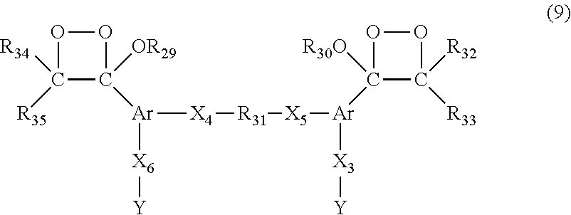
O1C([R34])([R35])C([OR29])([Ar]([X6][Y])[X4][R31][X5][Ar](C2([R30O])C([R33])([R32])OO2)[X3][Y])O1
